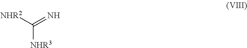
C([NHR3])([NHR2])=N
